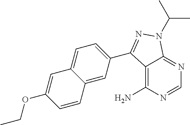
C1=NC(N)=C2C(=N1)N(C(C)C)N=C2C1=CC=C2C(=C1)C=CC(OCC)=C2
